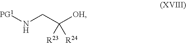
[PG1]NCC([OH])([R23])[R24]
